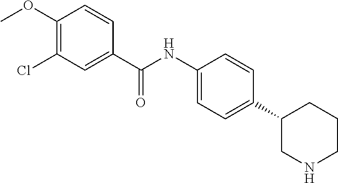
C1(NC(C2=CC(Cl)=C(OC)C=C2)=O)=CC=C(C2CNCCC2)C=C1
